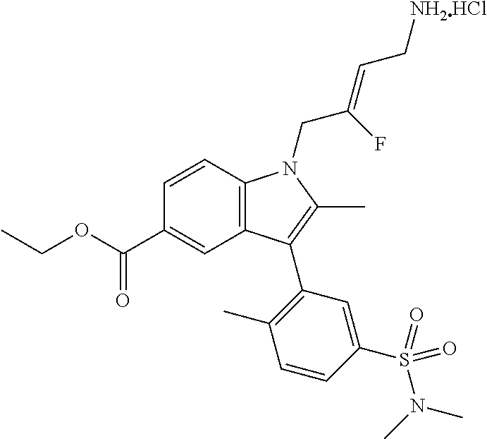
CCOC(C1=CC2=C(C=C1)N(CC(=CC[NH2HCl])F)C(C)=C2C1=C(C)C=CC(S(N(C)C)(=O)=O)=C1)=O
